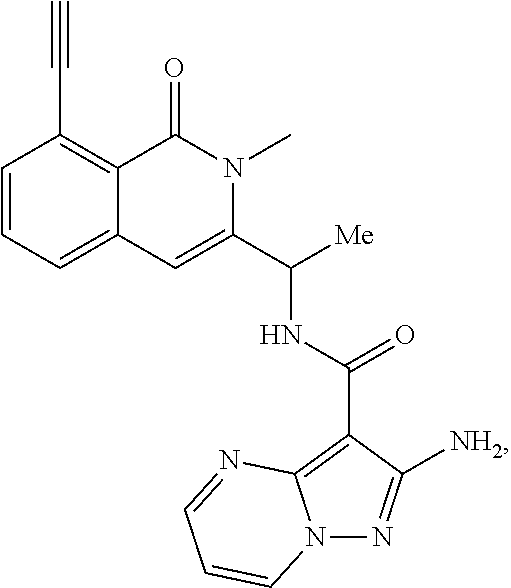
C12=CC=CC(C#C)=C1C(=O)N(C)C(C([Me])NC(C1=C3N(N=C1[NH2])C=CC=N3)=O)=C2
